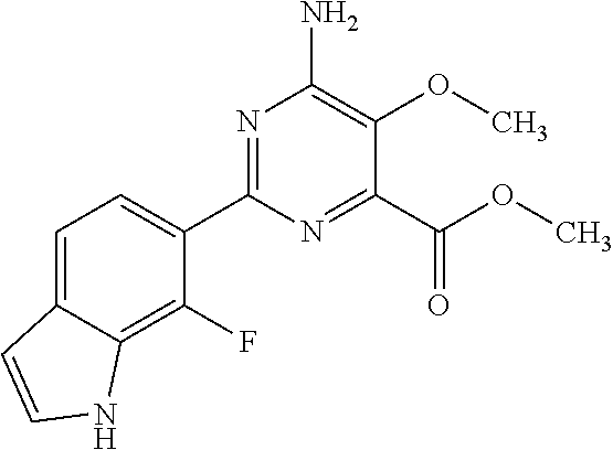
C1=C2C(=C(F)C(C3=NC(N)=C(OC)C(C(OC)=O)=N3)=C1)NC=C2
